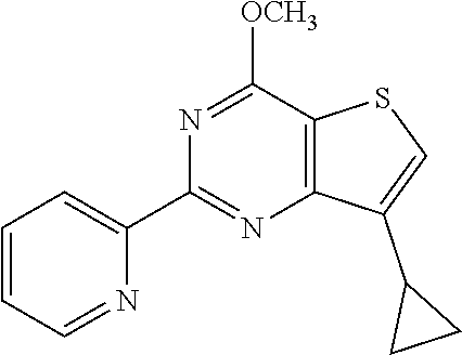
C1=CC=NC(C2=NC3=C(C([OCH3])=N2)SC=C3C2CC2)=C1
